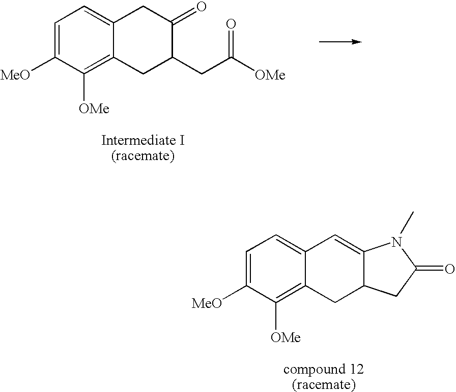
C1=C([MeO])C([OMe])=C2C(=C1)CC(=O)C(CC([OMe])=O)C2.C1=C([MeO])C([OMe])=C2C(=C1)C=C1C(C2)CC(=O)N1C
